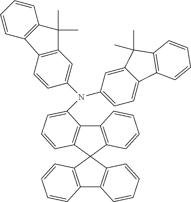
C12=C(C=CC=C1N(C1=CC=C3C(=C1)C(C)(C)C1=C3C=CC=C1)C1=CC3=C(C=C1)C1=C(C3(C)C)C=CC=C1)C1(C3=C2C=CC=C3)C2=C(C3=C1C=CC=C3)C=CC=C2
